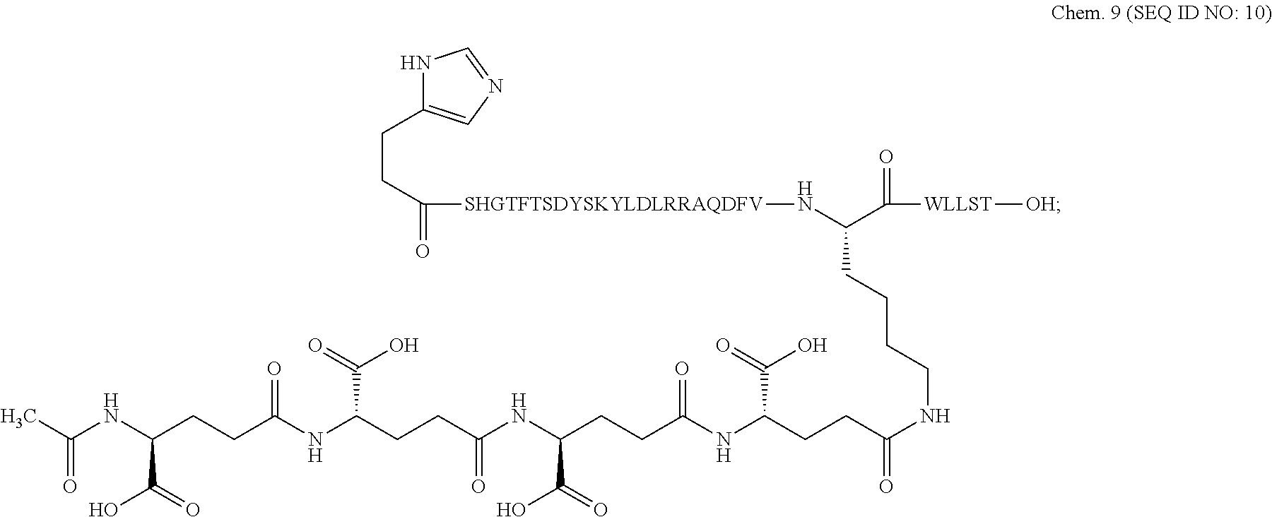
N1C(CCC([SHGTFTSDYSKYLDLRRAQDFV]NC(C(=O)[WLLST][OH])CCCCNC(CCC(NC(CCC(NC(CCC(NC(CCC(NC(C)=O)C(=O)O)=O)C(=O)O)=O)C(=O)O)=O)C(=O)O)=O)=O)=CN=C1
